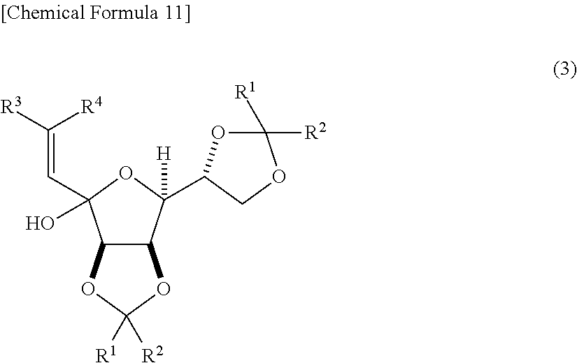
C12C(C([H])(C3OC([R2])([R1])OC3)OC1(C=C([R3])[R4])O)OC([R1])([R2])O2
